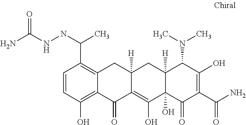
C1=CC(O)=C2C(=C1C(NNC(N)=O)C)CC1([H])C(=C(O)C3(O)C([H])(C1)C(N(C)C)C(O)=C(C(N)=O)C3=O)C2=O
